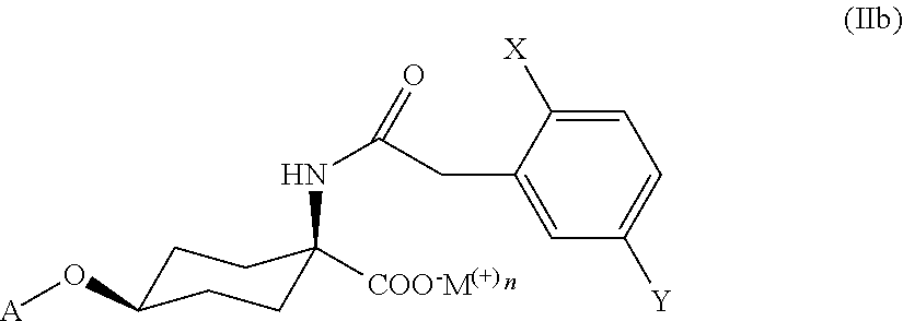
N(C(CC1=CC([Y])=CC=C1[X])=O)C1([COO-M(+)])CCC(O[A])CC1
